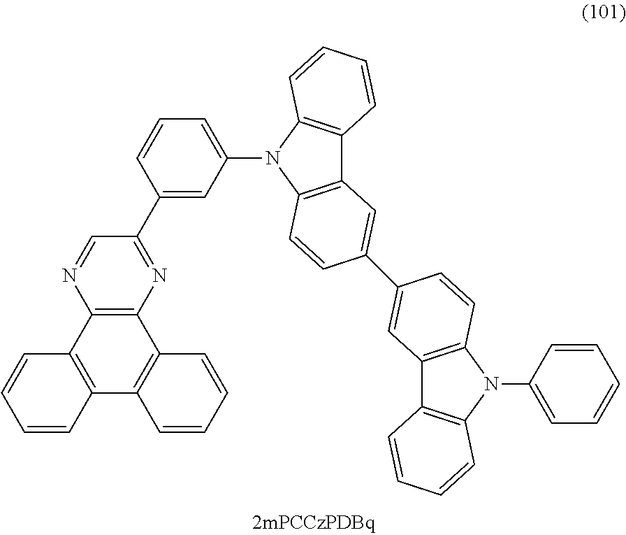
C12=C(N=C(C3=CC(N4C5=C(C6=C4C=CC=C6)C=C(C4=CC6=C(N(C7=CC=CC=C7)C7=C6C=CC=C7)C=C4)C=C5)=CC=C3)C=N1)C1=C(C3=C2C=CC=C3)C=CC=C1
